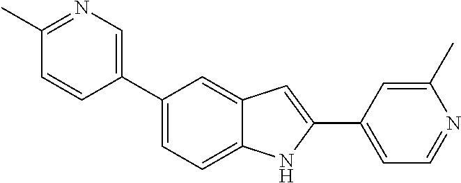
C1(C)=NC=C(C2=CC=C3C(=C2)C=C(C2=CC=NC(C)=C2)N3)C=C1
